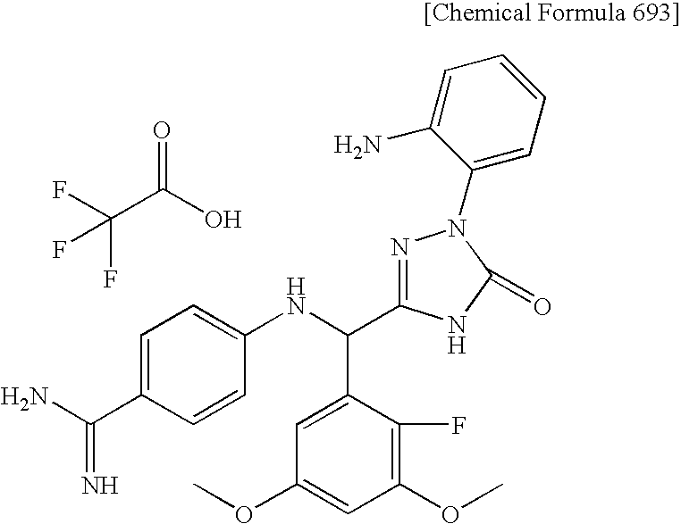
C1=C(C(=N)N)C=CC(NC(C2=CC(OC)=CC(OC)=C2F)C2=NN(C3=CC=CC=C3N)C(=O)N2)=C1.C(C(O)=O)(F)(F)F
